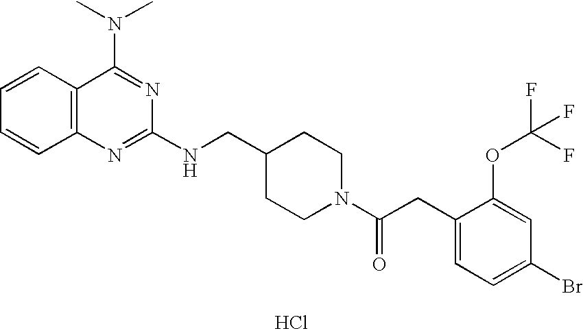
C1=CC2=C(C=C1)N=C(NCC1CCN(C(CC3=CC=C(Br)C=C3OC(F)(F)F)=O)CC1)N=C2N(C)C.Cl
